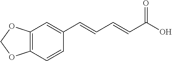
C12=C(C=CC(C=CC=CC(O)=O)=C1)OCO2
